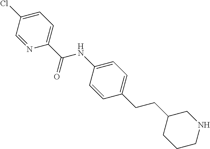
N1=CC(Cl)=CC=C1C(NC1=CC=C(CCC2CCCNC2)C=C1)=O
